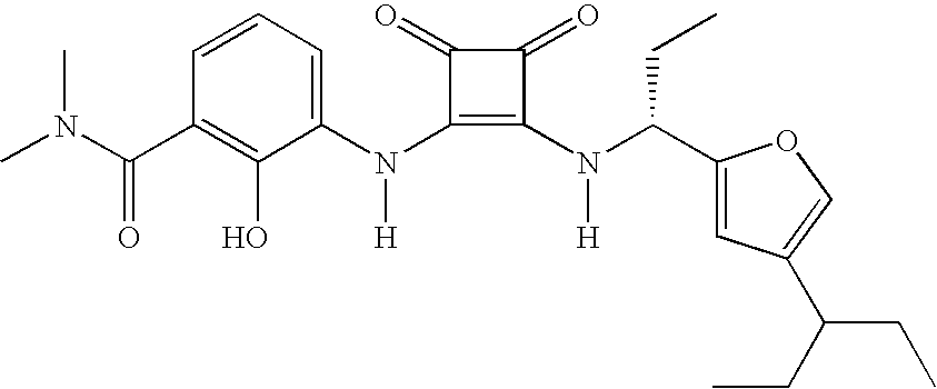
C1(N(C2=C(N(C(C3=CC(C(CC)CC)=CO3)CC)[H])C(=O)C2=O)[H])=CC=CC(C(N(C)C)=O)=C1O
